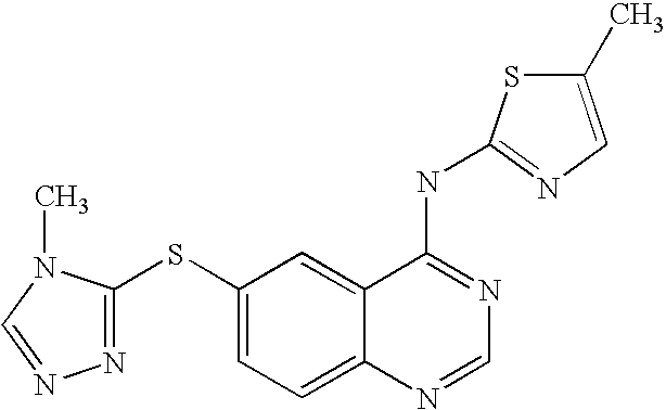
S(C1=CC=C2C(=C1)C(NC1=NC=C(C)S1)=NC=N2)C1=NN=CN1C
